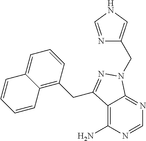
C1=NC(N)=C2C(=N1)N(CC1=CNC=N1)N=C2CC1=C2C(=CC=C1)C=CC=C2
